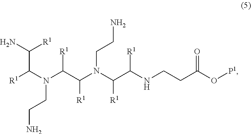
N(CCN)(C(C(N(CCN)C(C(NCCC(=O)O[P1])[R1])[R1])[R1])[R1])C([R1])C(N)[R1]
